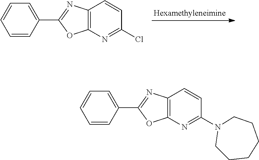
C1=CC=CC(C2=NC3=C(N=C(Cl)C=C3)O2)=C1.C1=CC=CC(C2=NC3=C(N=C(N4CCCCCC4)C=C3)O2)=C1
